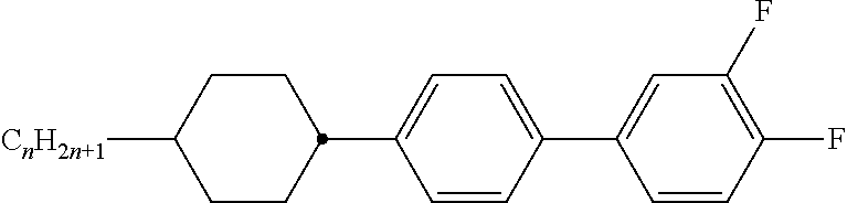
C1(C2CCC([CnH2n+1])CC2)=CC=C(C2=CC(F)=C(F)C=C2)C=C1
